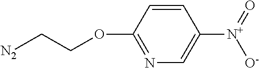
C1=CC(OCC[N2])=NC=C1[N+](=O)[O-]
